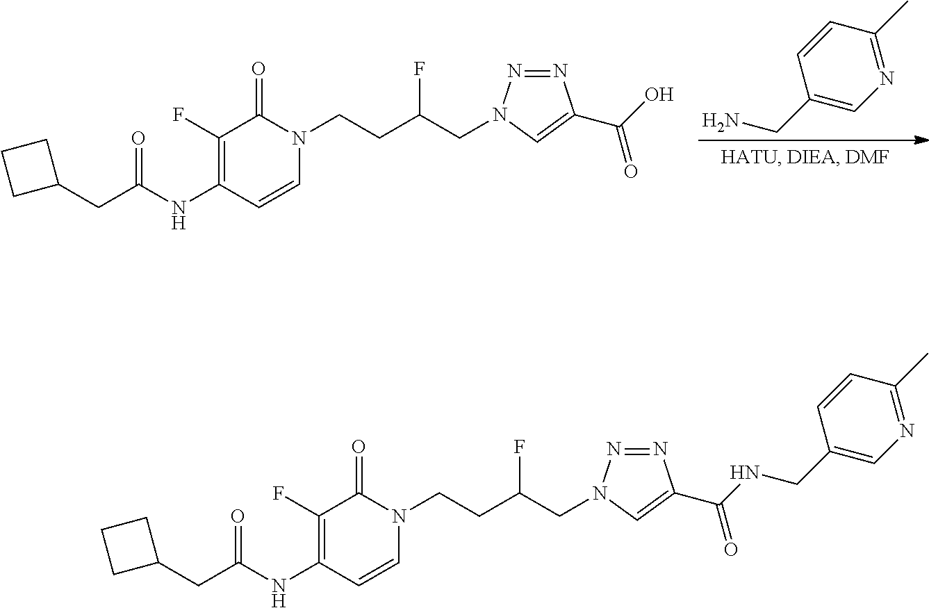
C1(CC(NC2=C(F)C(=O)N(CCC(CN3N=NC(C(NCC4=CN=C(C)C=C4)=O)=C3)F)C=C2)=O)CCC1.C1(CC(NC2=C(F)C(=O)N(CCC(CN3N=NC(C(O)=O)=C3)F)C=C2)=O)CCC1.C1=CC(C)=NC=C1CN
